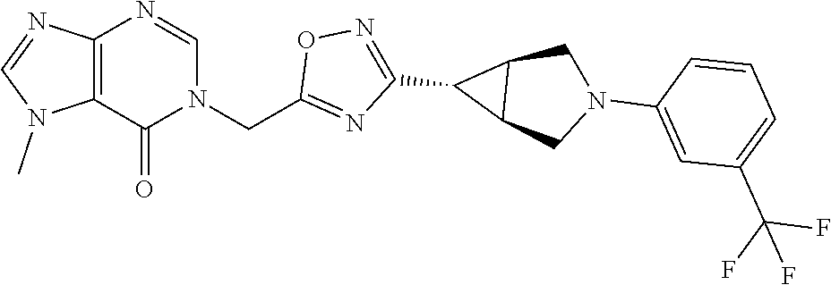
C12=C(C(=O)N(CC3=NC(C4C5C4CN(C4=CC(C(F)(F)F)=CC=C4)C5)=NO3)C=N1)N(C)C=N2
